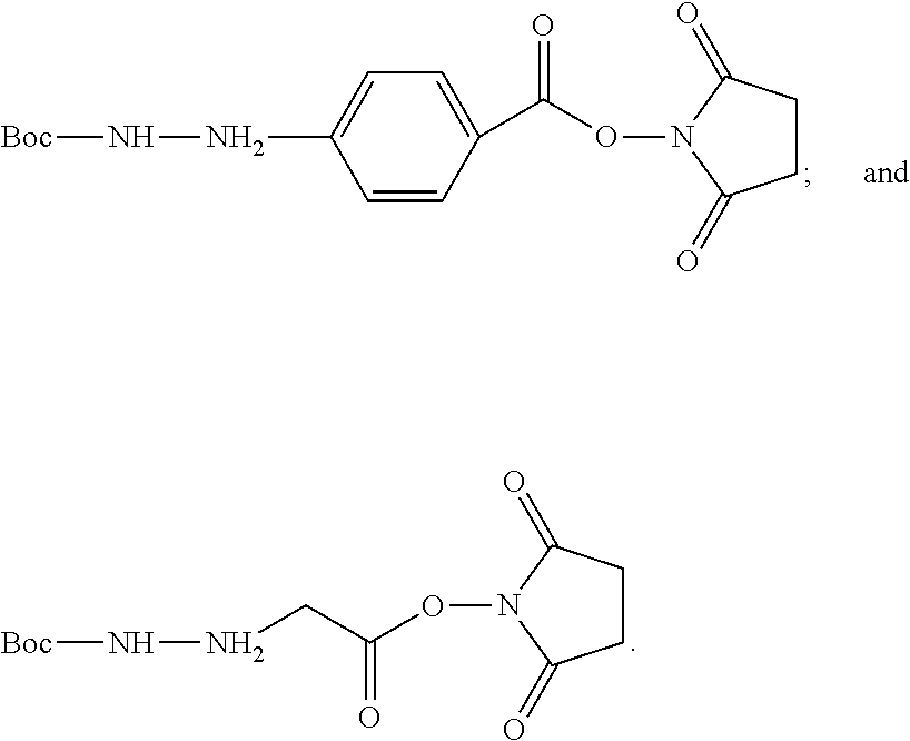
C1=CC(C(ON2C(=O)CCC2=O)=O)=CC=C1NN[Boc].N(N[Boc])CC(ON1C(=O)CCC1=O)=O
